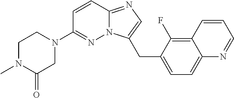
C1N(C)C(=O)CN(C2=NN3C(=NC=C3CC3=CC=C4C(=C3F)C=CC=N4)C=C2)C1
